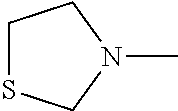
C1SCN(C)C1
